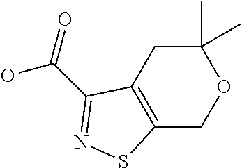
C12=C(CC(C)(C)OC1)C(C(=O)O)=NS2
